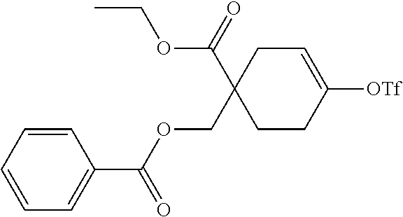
C1=CC=CC=C1C(OCC1(C(=O)OCC)CCC([OTf])=CC1)=O
